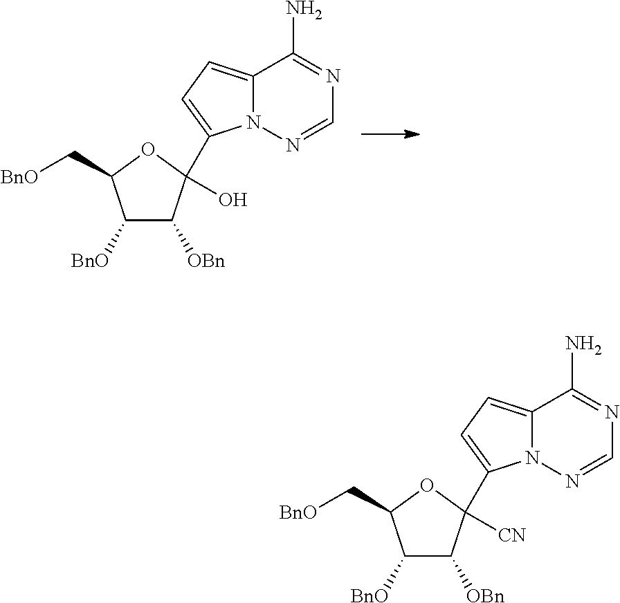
C1([BnO])C([OBn])C(O)(C2=CC=C3N2N=CN=C3N)OC1C[BnO].C1([BnO])C([OBn])C([CN])(C2=CC=C3N2N=CN=C3N)OC1C[BnO]
